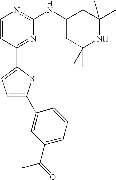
C1=CC(C2=CC=C(C3=CC(C(=O)C)=CC=C3)S2)=NC(NC2CC(C)(C)NC(C)(C)C2)=N1
